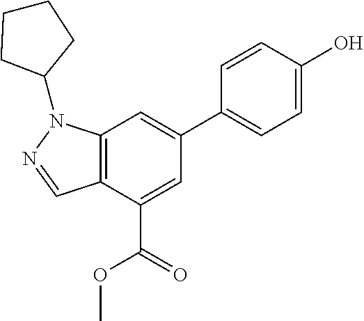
C12=C(C(C(=O)OC)=CC(C3=CC=C(O)C=C3)=C1)C=NN2C1CCCC1
